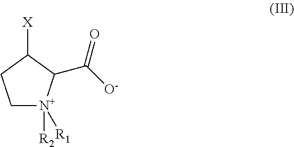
C1[N+]([R1])([R2])C(C([O-])=O)C([X])C1
